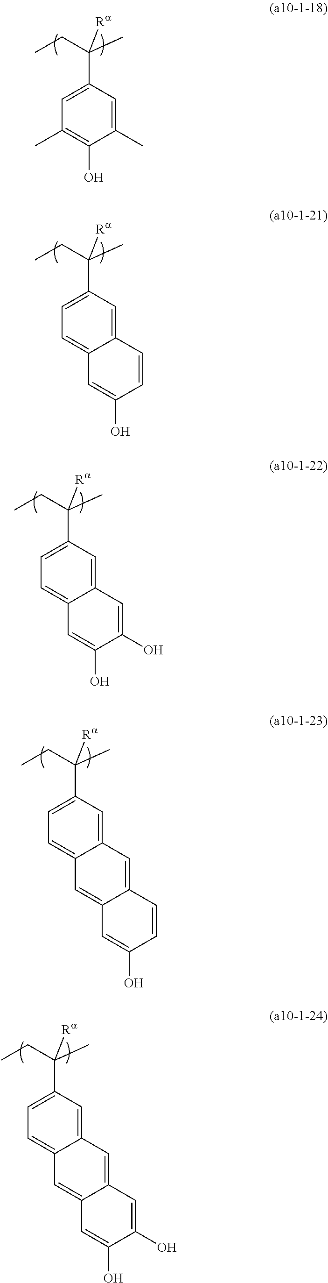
C1(C)=CC(C(CC)(C)[Ra])=CC(C)=C1O.C12=CC(C(CC)(C)[Ra])=CC=C1C=C(O)C=C2.C12=CC(C(CC)(C)[Ra])=CC=C1C=C(O)C(O)=C2.C12=CC(C(CC)(C)[Ra])=CC=C1C=C1C(=C2)C=CC(O)=C1.C12=CC(C(CC)(C)[Ra])=CC=C1C=C1C(=C2)C=C(O)C(O)=C1
